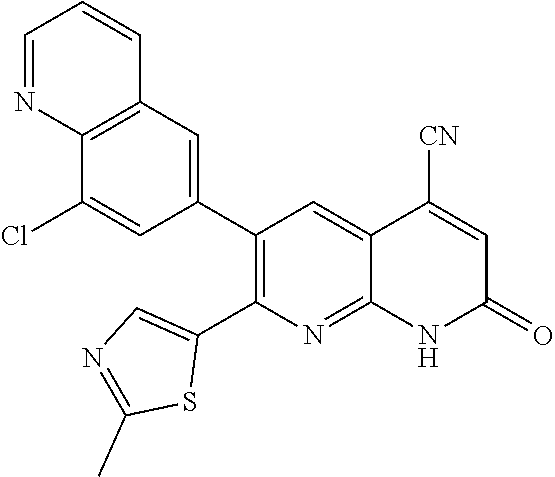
C12=C(C=C(C3=C(C4=CN=C(C)S4)N=C4C(=C3)C([CN])=CC(=O)N4)C=C1Cl)C=CC=N2
